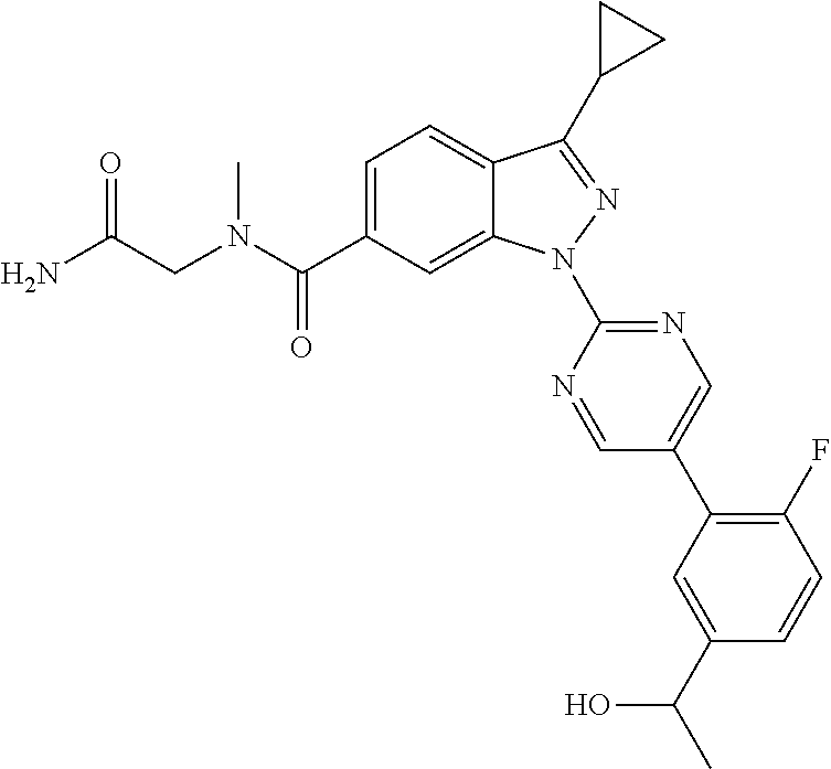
C12=CC=C(C(N(C)CC(=O)N)=O)C=C1N(C1=NC=C(C3=C(F)C=CC(C(O)C)=C3)C=N1)N=C2C1CC1
